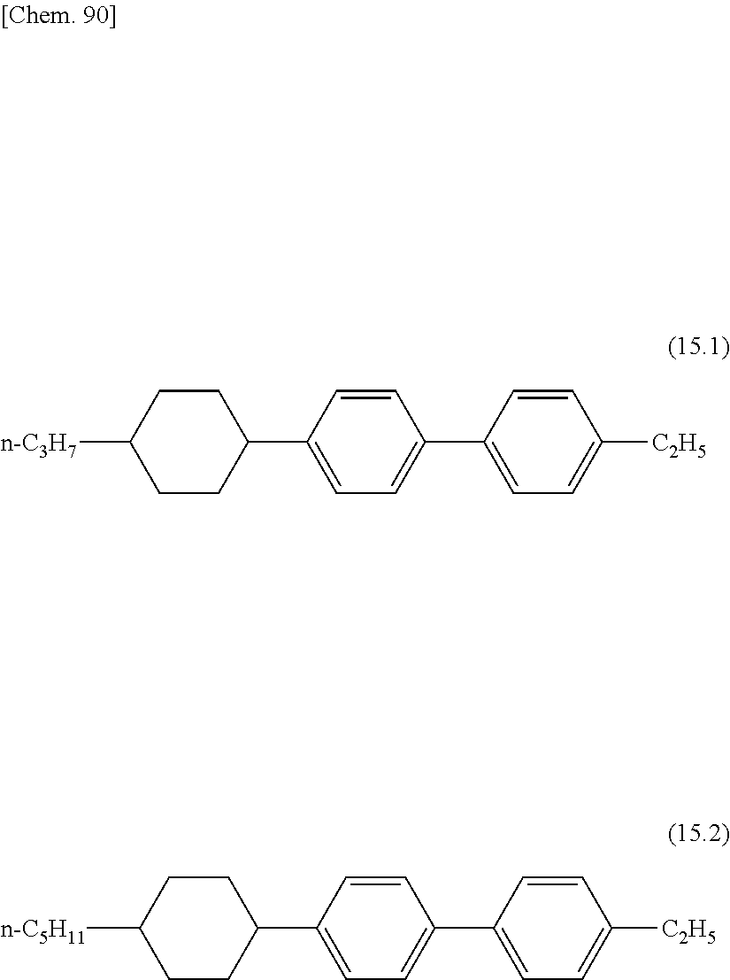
[n-C3H7]C1CCC(C2=CC=C(C3=CC=C([C2H5])C=C3)C=C2)CC1.C1([n-C5H11])CCC(C2=CC=C(C3=CC=C([C2H5])C=C3)C=C2)CC1
